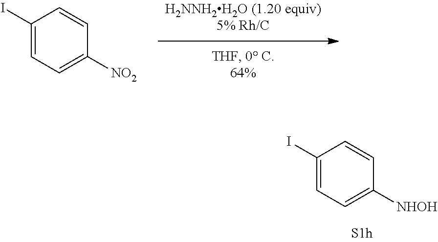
C1(I)=CC=C([NHOH])C=C1.C1(I)=CC=C([NO2])C=C1
